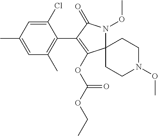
C1(Cl)=CC(C)=CC(C)=C1C1=C(OC(OCC)=O)C2(N(OC)C1=O)CCN(OC)CC2
